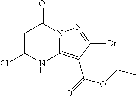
C1=C(Cl)NC2=C(C(=O)OCC)C(Br)=NN2C1=O
